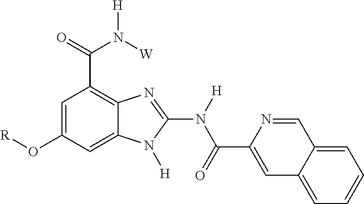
C1=C(O[R])C=C2C(=C1C(N([H])[W])=O)N=C(N([H])C(=O)C1=CC3=CC=CC=C3C=N1)N2[H]
